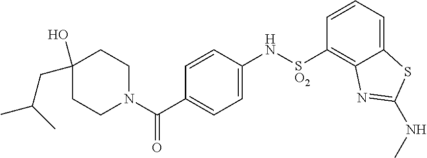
C1CN(C(C2=CC=C(N[SO2]C3=C4C(=CC=C3)SC(NC)=N4)C=C2)=O)CCC1(O)CC(C)C
